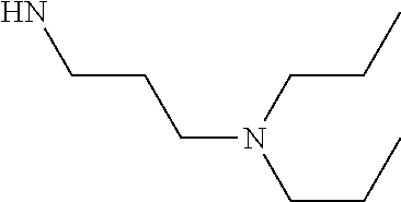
C(CN(CCC)CCCN)C
